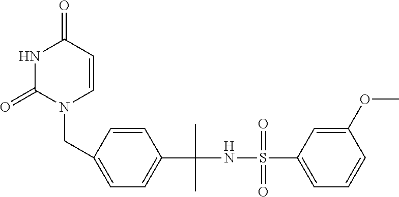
N1C(=O)N(CC2=CC=C(C(NS(C3=CC=CC(OC)=C3)(=O)=O)(C)C)C=C2)C=CC1=O
